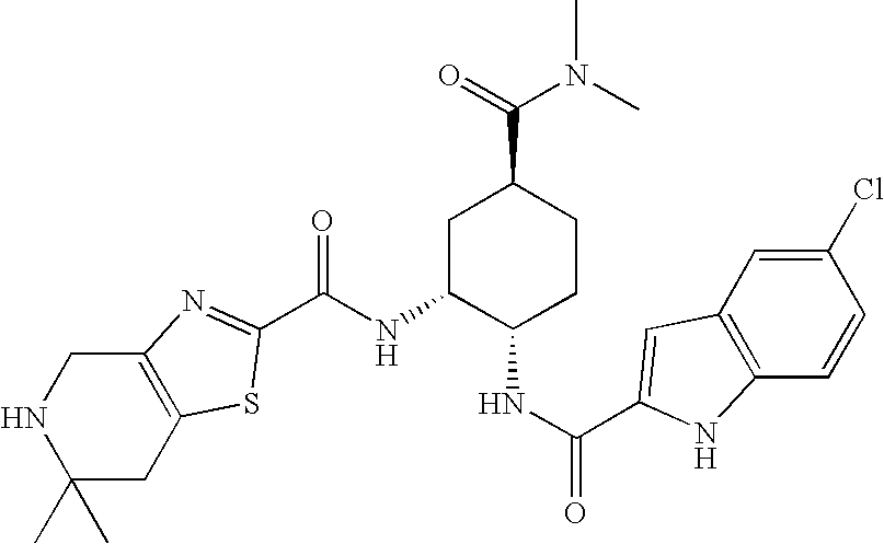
C12=C(CC(C)(C)NC1)SC(C(NC1C(NC(=O)C3=CC4=C(C=CC(Cl)=C4)N3)CCC(C(=O)N(C)C)C1)=O)=N2
